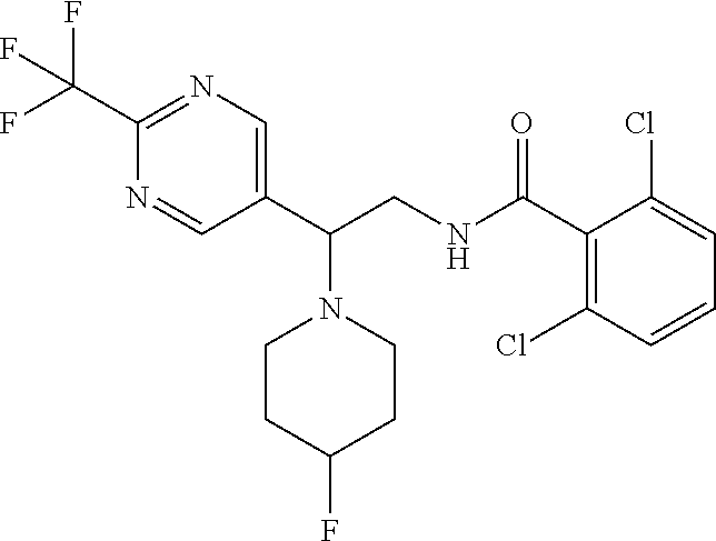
C1CC(F)CCN1C(C1=CN=C(C(F)(F)F)N=C1)CNC(C1=C(Cl)C=CC=C1Cl)=O
